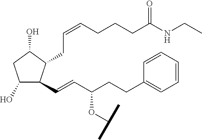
C1(O)C(C=CC(CCC2=CC=CC=C2)OC(C)C)C(CC=CCCCC(NCC)=O)C(O)C1
